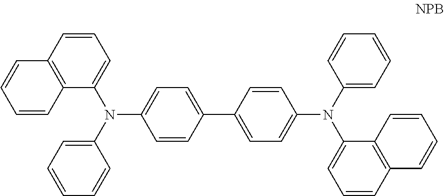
C1=CC2=C(C(N(C3=CC=CC=C3)C3=CC=C(C4=CC=C(N(C5=CC=CC=C5)C5=CC=CC6=C5C=CC=C6)C=C4)C=C3)=C1)C=CC=C2
